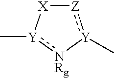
[Z]1:[Y](C)[NRg]:[Y](C)[X]1
